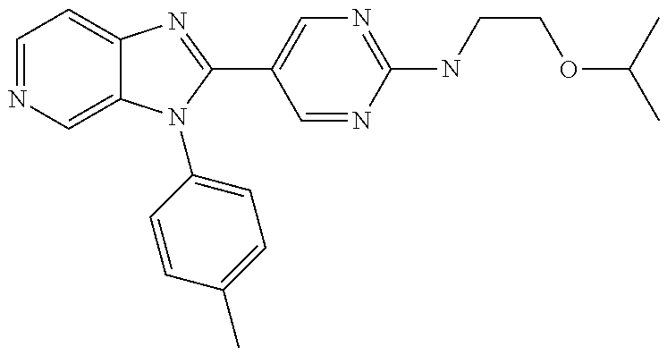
C12=CC=NC=C1N(C1=CC=C(C)C=C1)C(C1=CN=C(NCCOC(C)C)N=C1)=N2
